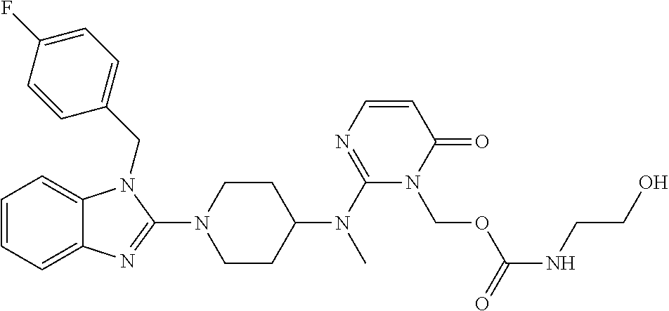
C1=CC=C2C(=C1)N(CC1=CC=C(F)C=C1)C(N1CCC(N(C3=NC=CC(=O)N3COC(NCCO)=O)C)CC1)=N2
